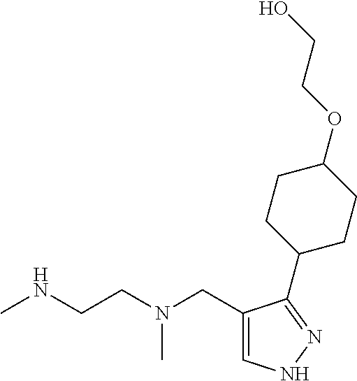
CNCCN(CC1=CNN=C1C1CCC(OCCO)CC1)C
